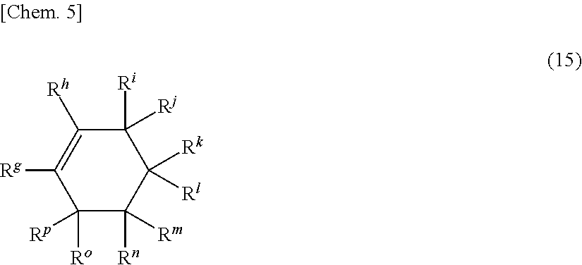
C1([Ro])([Rp])C([Rn])([Rm])C([Rk])([Rl])C([Ri])([Rj])C([Rh])=C1[Rg]
